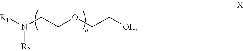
[R1]N(CCOCC[OH])[R2]
